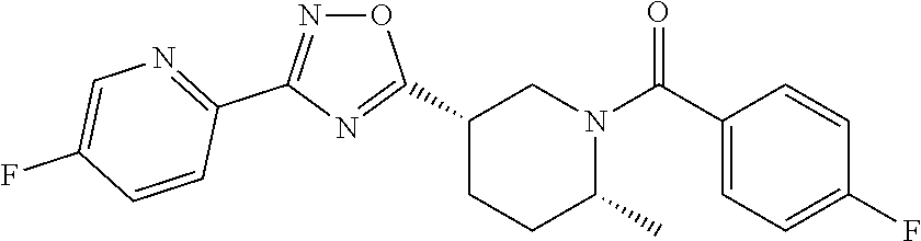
C1(C2=NC(C3=NC=C(F)C=C3)=NO2)CCC(C)N(C(C2=CC=C(F)C=C2)=O)C1
